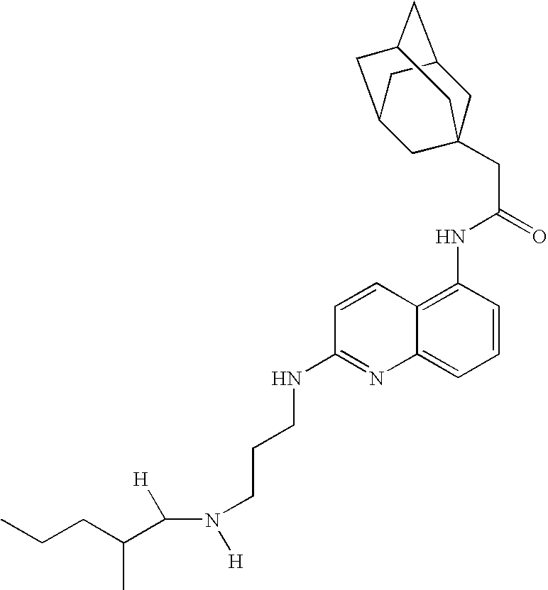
C([H])(N([H])CCCNC1=NC2=CC=CC(NC(CC34CC5CC(CC(C3)C5)C4)=O)=C2C=C1)C(CCC)C
